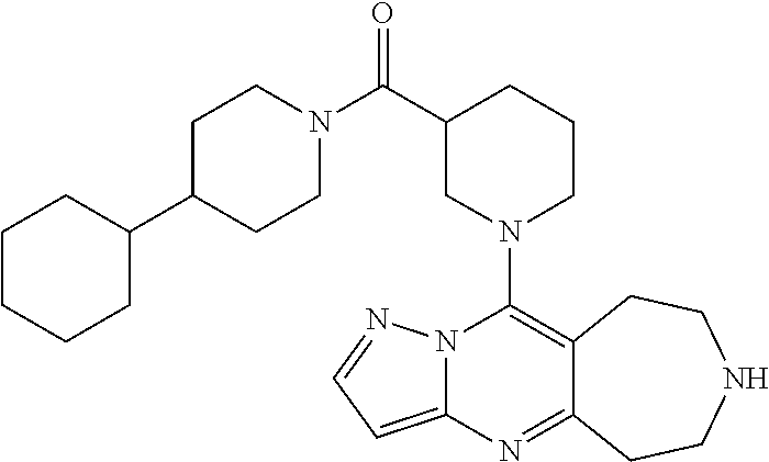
N12C(=CC=N1)N=C1C(=C2N2CCCC(C(N3CCC(C4CCCCC4)CC3)=O)C2)CCNCC1
